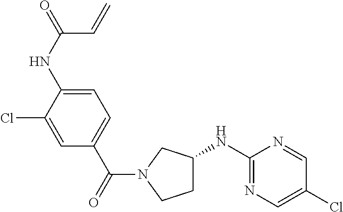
O=C(C=C)NC1=CC=C(C(=O)N2CCC(NC3=NC=C(Cl)C=N3)C2)C=C1Cl
